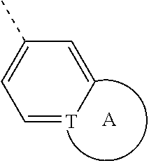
CC1=CC=[T]C=C1.[A]
